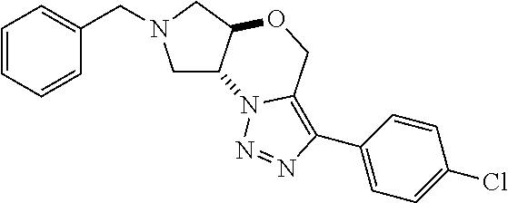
C1=CC=CC(CN2CC3C(C2)OCC2=C(C4=CC=C(Cl)C=C4)N=NN32)=C1
